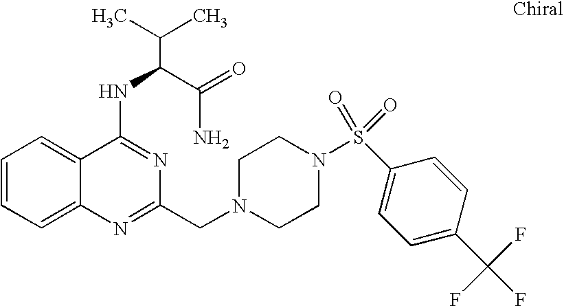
C1=CC=C2C(=C1)C(NC(C(N)=O)C(C)C)=NC(CN1CCN(S(C3=CC=C(C(F)(F)F)C=C3)(=O)=O)CC1)=N2
